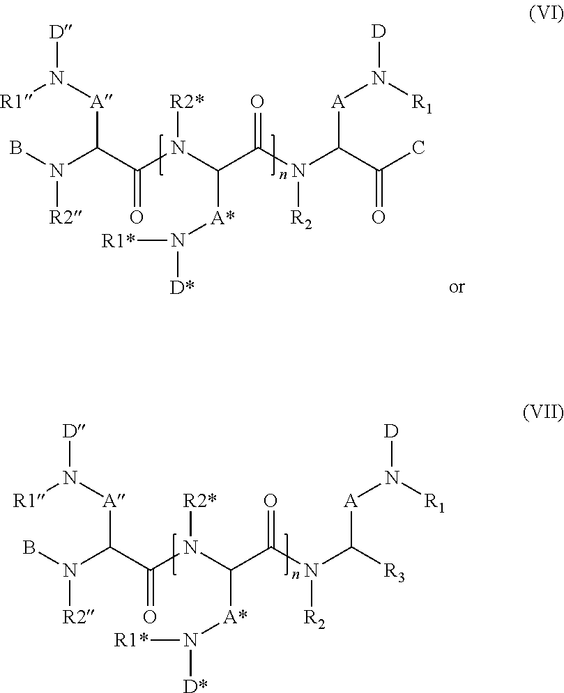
[R1]N([A]C(N(B)[R2])C(=O)N(C([A*]N([D*])[R1*])C(N([R2])C([R3])[A]N([R1])[D])=O)[R2*])[D].[R1]N([A]C(N(B)[R2])C(=O)N(C([A*]N([D*])[R1*])C(N([R2])C(C(=O)C)[A]N([R1])[D])=O)[R2*])[D]
